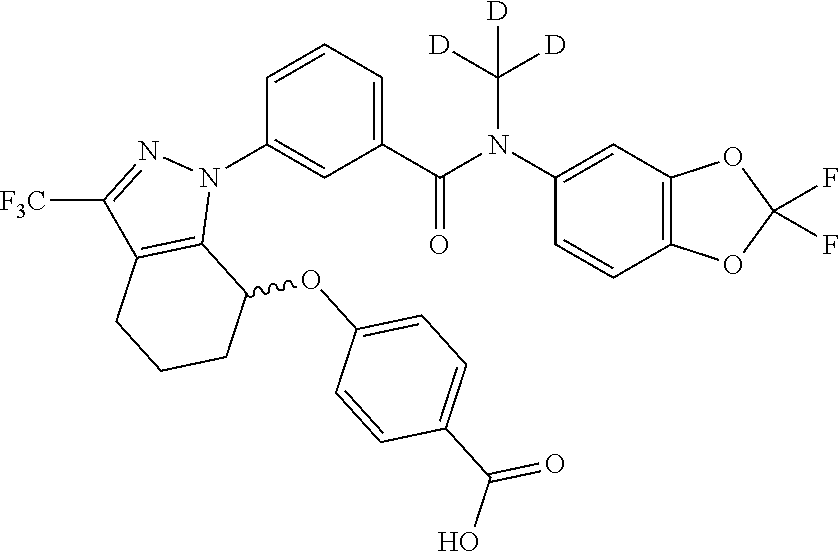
C1(N(C(C2=CC=CC(N3C4=C(C([F3C])=N3)CCCC4OC3=CC=C(C(=O)O)C=C3)=C2)=O)C([D])([D])[D])=CC2=C(C=C1)OC(F)(F)O2
